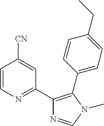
C1=CN=C(C2=C(C3=CC=C(CC)C=C3)N(C)C=N2)C=C1[CN]
